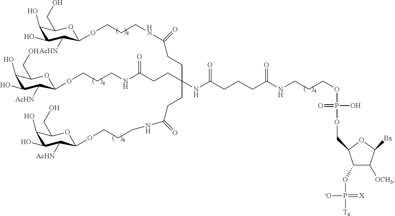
C1(O)C(O)C([AcHN])C(OCCCNC(CCC(CCC(NCCCOC2C([AcHN])C(O)C(O)C(CO)O2)=O)(CCC(=O)NCCCOC2C([AcHN])C(O)C(O)C(CO)O2)NC(CCCC(NCCCOP(OCC2C(OP([T4])(=[X])[-O])C([OCH3])C([Bx])O2)(O)=O)=O)=O)=O)OC1CO
